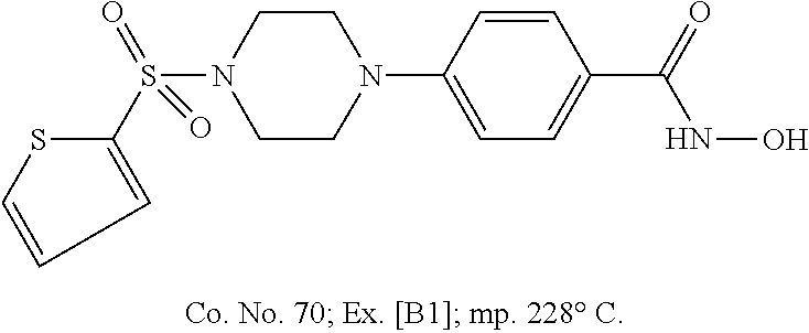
N1(C2=CC=C(C(=O)NO)C=C2)CCN(S(C2=CC=CS2)(=O)=O)CC1
